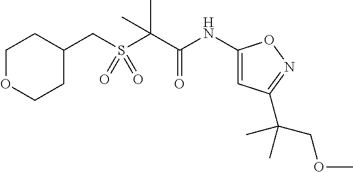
C1(NC(C(S(CC2CCOCC2)(=O)=O)(C)C)=O)=CC(C(COC)(C)C)=NO1
